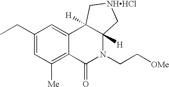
C1(CC)=CC([Me])=C2C(=C1)C1([H])C([H])(N(CC[OMe])C2=O)C[NHHCl]C1
